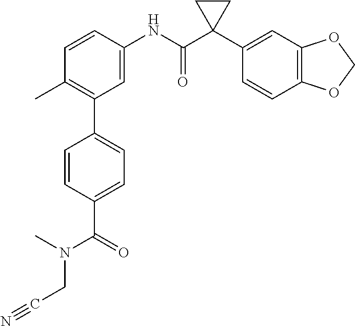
C1=C(NC(C2(C3=CC4=C(C=C3)OCO4)CC2)=O)C=CC(C)=C1C1=CC=C(C(=O)N(C)CC#N)C=C1
